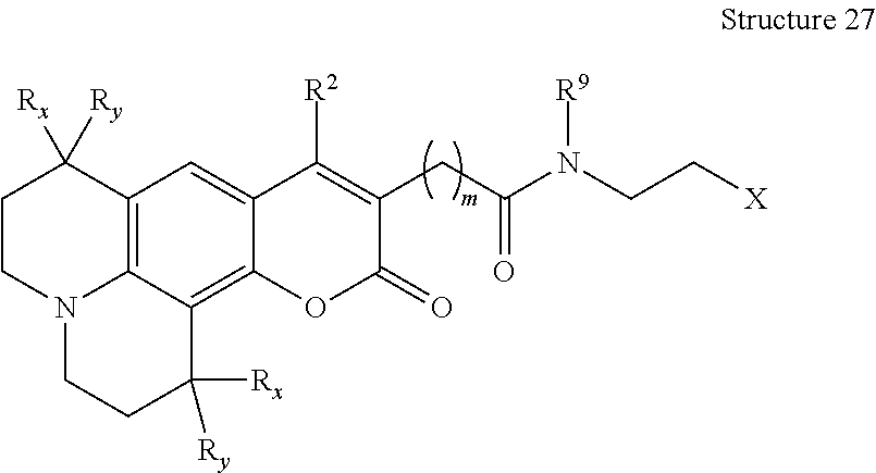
C12=CC3=C4C(=C1OC(=O)C(CC(N(CC[X])[R9])=O)=C2[R2])C([Rx])([Ry])CCN4CCC3([Rx])[Ry]
